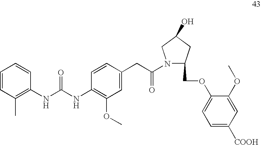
C1=CC(C)=C(NC(NC2=C(OC)C=C(CC(N3C(COC4=CC=C([COOH])C=C4OC)CC(O)C3)=O)C=C2)=O)C=C1
